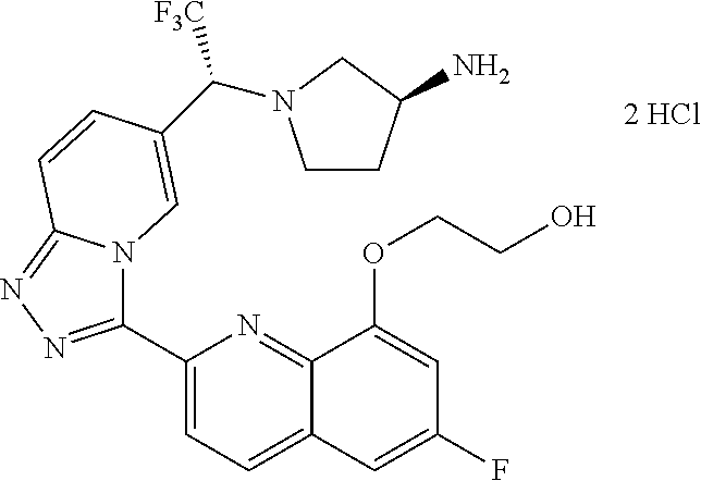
C1(C2=NN=C3N2C=C(C(N2CCC(N)C2)[F3C])C=C3)=CC=C2C(=N1)C(OCCO)=CC(F)=C2
